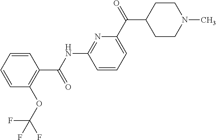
C1(C(NC2=NC(C(C3CCN(C)CC3)=O)=CC=C2)=O)=C(OC(F)(F)F)C=CC=C1
